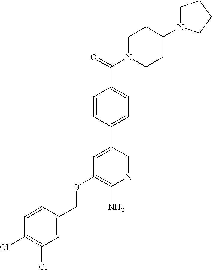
C(OC1=C(N)N=CC(C2=CC=C(C(=O)N3CCC(N4CCCC4)CC3)C=C2)=C1)C1=CC(Cl)=C(Cl)C=C1
